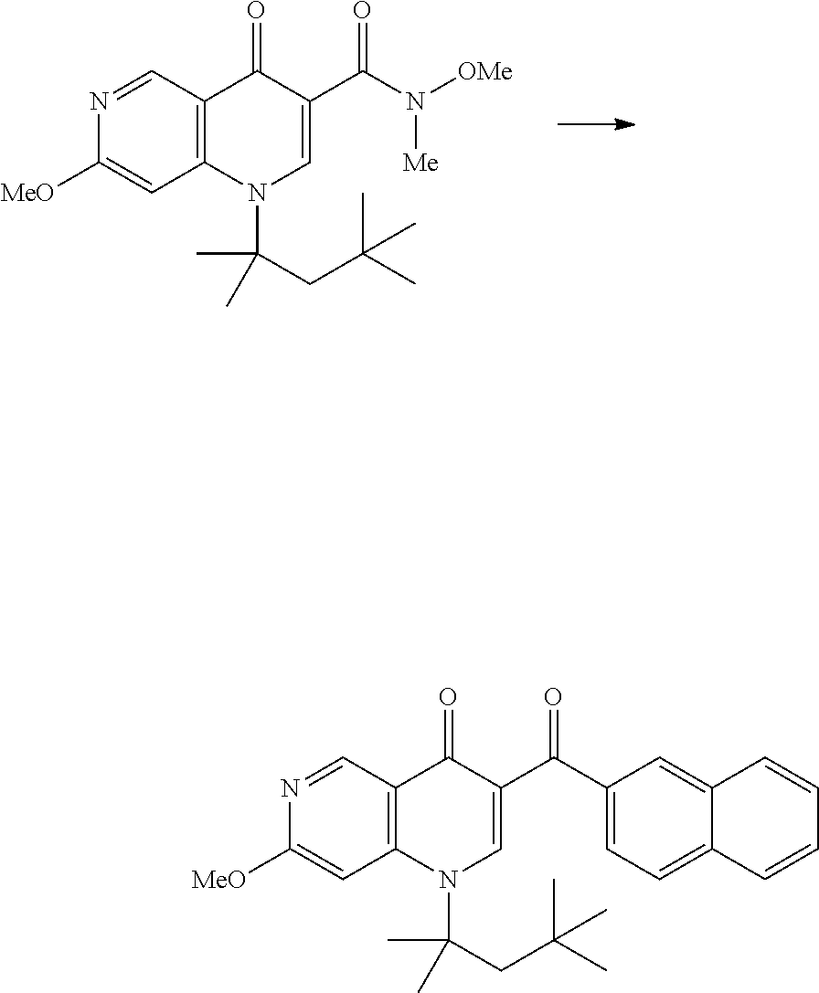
N1=CC2=C(C=C1[MeO])N(C(CC(C)(C)C)(C)C)C=C(C(N([Me])[OMe])=O)C2=O.N1=CC2=C(C=C1[MeO])N(C(CC(C)(C)C)(C)C)C=C(C(C1=CC=C3C(=C1)C=CC=C3)=O)C2=O
